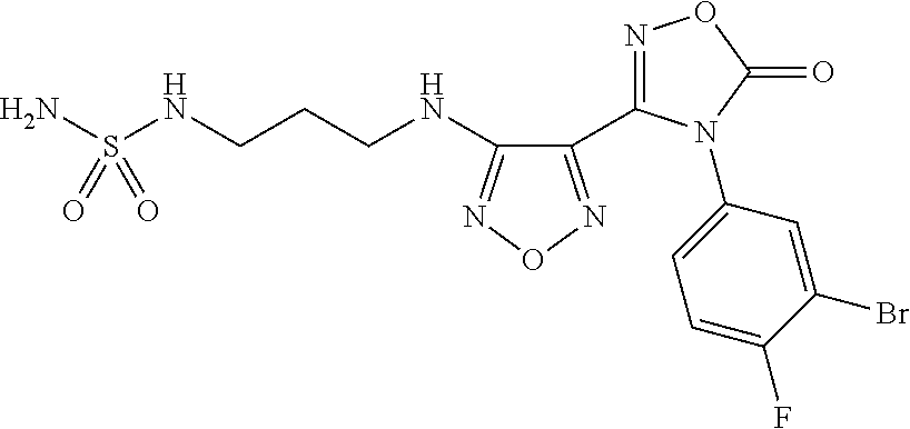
NS(NCCCNC1=NON=C1C1=NOC(=O)N1C1=CC=C(F)C(Br)=C1)(=O)=O
